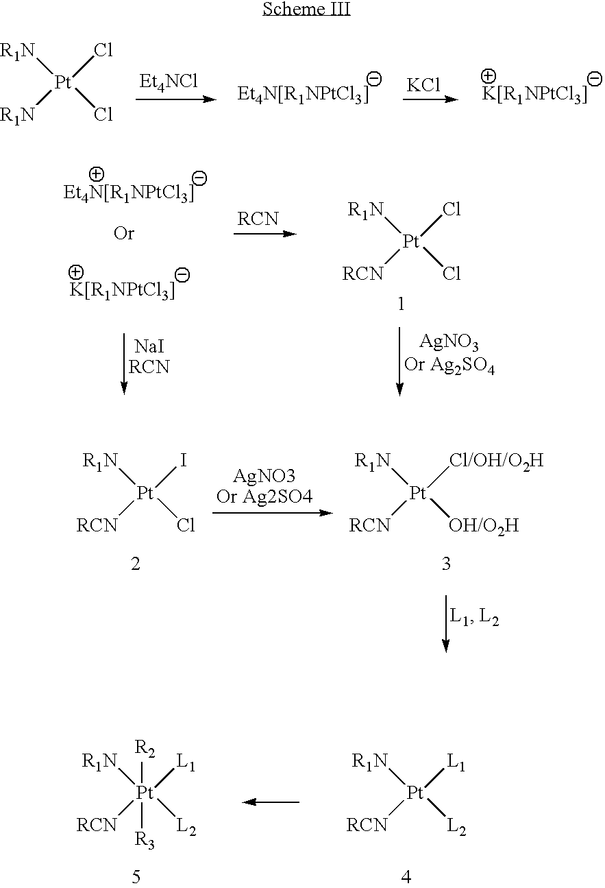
[R1N][Pt](Cl)([R1N])Cl.[KCl].[R1N][Pt]([L1])([RCN])[L2].[R1N][Pt]([L1])([RCN])([L2])([R2])[R3].[R1N][Pt](Cl)([RCN])Cl.[R1N][Pt]([Cl/OH/O2H])([RCN])[OH/O2H].[R1N][Pt](I)([RCN])Cl
